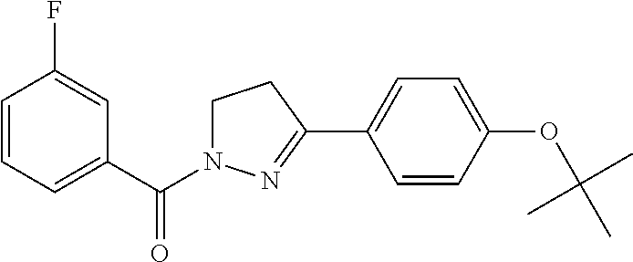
C1=CC=C(C(=O)N2CCC(C3=CC=C(OC(C)(C)C)C=C3)=N2)C=C1F
